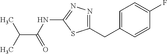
C(C(NC1=NN=C(CC2=CC=C(F)C=C2)S1)=O)(C)C
